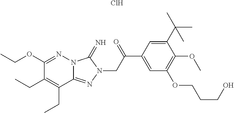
Cl.C1(OCC)=NN2C(=NN(CC(C3=CC(OCCCO)=C(OC)C(C(C)(C)C)=C3)=O)C2=N)C(CC)=C1CC
